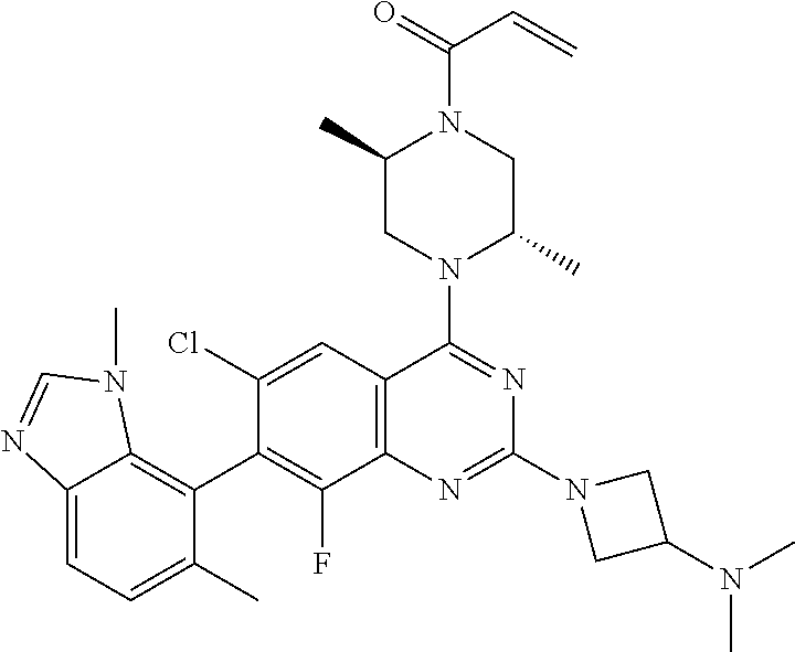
C12=CC=C(C)C(C3=C(F)C4=C(C=C3Cl)C(N3C(C)CN(C(=O)C=C)C(C)C3)=NC(N3CC(N(C)C)C3)=N4)=C1N(C)C=N2
